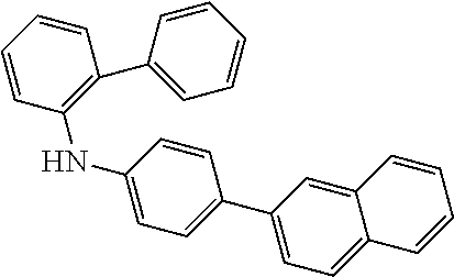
C1(NC2=CC=C(C3=CC=C4C(=C3)C=CC=C4)C=C2)=C(C2=CC=CC=C2)C=CC=C1
